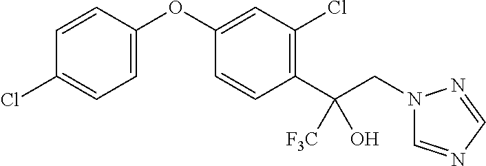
C1=CC(OC2=CC(Cl)=C(C(CN3C=NC=N3)([F3C])O)C=C2)=CC=C1Cl
